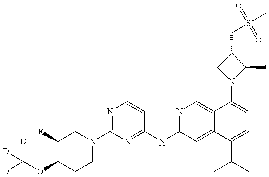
C1(F)C(OC([D])([D])[D])CCN(C2=NC=CC(NC3=NC=C4C(=C3)C(C(C)C)=CC=C4N3C(C)C(CS(C)(=O)=O)C3)=N2)C1
